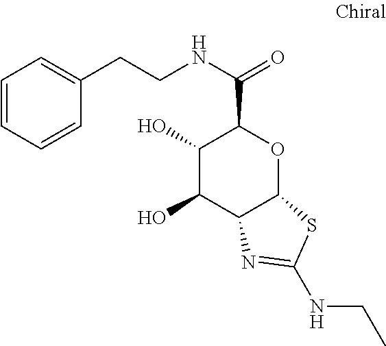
C1(O)C(O)C2C(OC1C(NCCC1=CC=CC=C1)=O)SC(NCC)=N2
